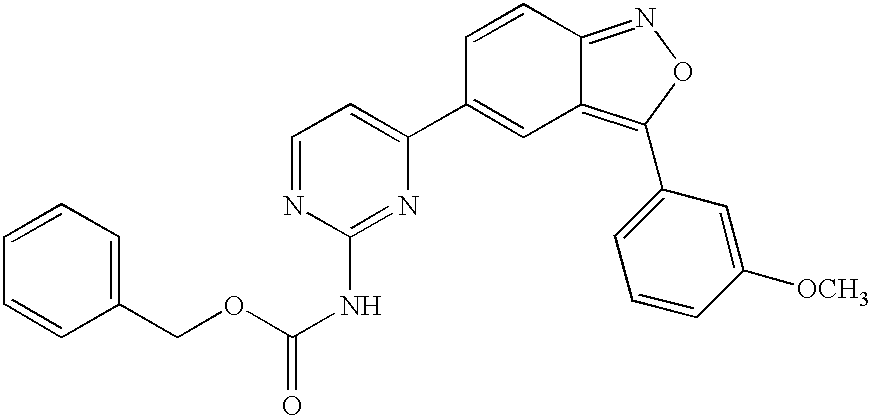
C12=C(C3=CC=CC([OCH3])=C3)ON=C1C=CC(C1=CC=NC(NC(=O)OCC3=CC=CC=C3)=N1)=C2
